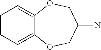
C1=CC=C2C(=C1)OCC(N)CO2
